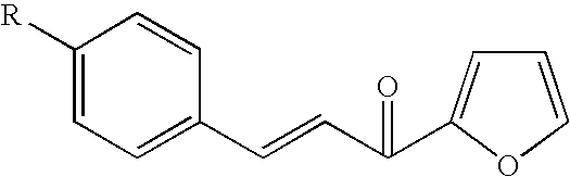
C1([R])=CC=C(C=CC(=O)C2=CC=CO2)C=C1
